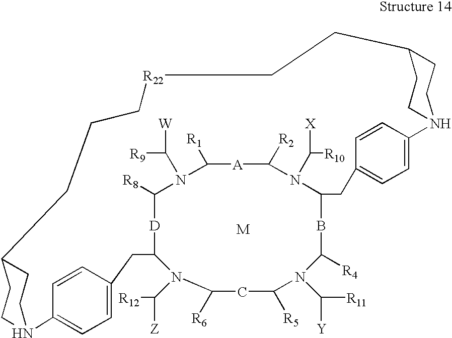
C1([R1])N(C([W])[R9])C([R8])[D]C2N(C([R12])[Z])C([R6])CC([R5])N(C([R11])[Y])C([R4])BC(N(C([X])[R10])C([R2])[A]1)CC1=CC=C(C=C1)N1CCC(CC1)CC[R22]CCCC1CCN(CC1)C1=CC=C(C2)C=C1.[M]
